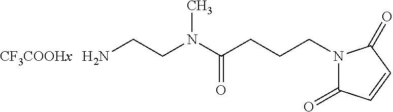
N1(CCCC(N(CCN)C)=O)C(=O)C=CC1=O
